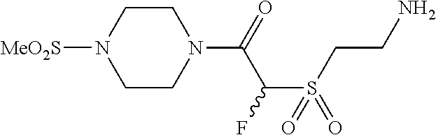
[MeO2S]N1CCN(C(=O)C(S(=O)(CCN)=O)F)CC1
